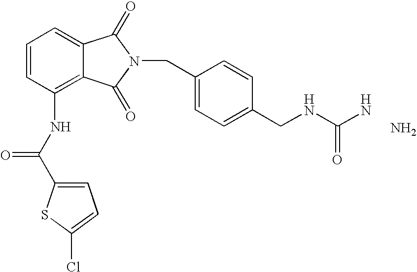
C1=C2C(=C(NC(C3=CC=C(Cl)S3)=O)C=C1)C(=O)N(CC1=CC=C(CNC(N)=O)C=C1)C2=O.N
